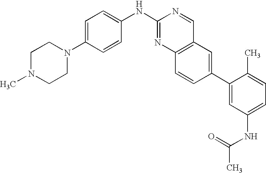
C1N(C)CCN(C2=CC=C(NC3=NC4=C(C=N3)C=C(C3=CC(NC(C)=O)=CC=C3C)C=C4)C=C2)C1
